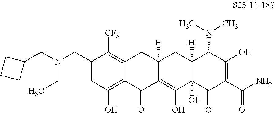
C1=C(CN(CC)CC2CCC2)C([CF3])=C2C(=C1O)C(=O)C1=C(O)C3(O)C([H])(CC1([H])C2)C(N(C)C)C(O)=C(C(N)=O)C3=O
